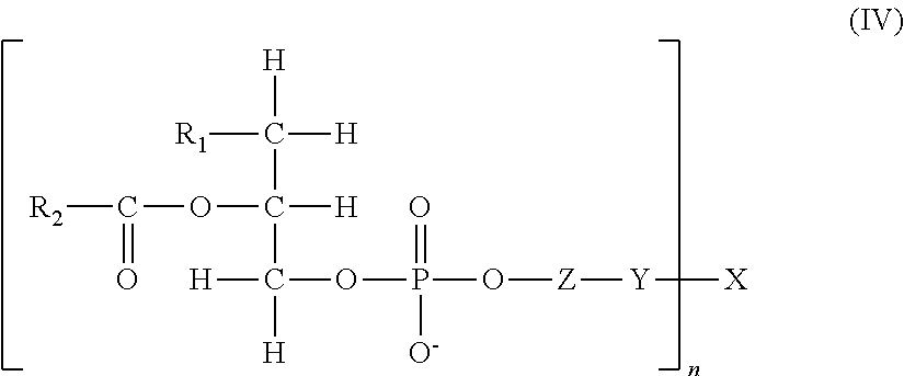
[H]C([R1])([H])C([H])(OC(=O)[R2])C([H])([H])OP(=O)([O-])O[Z][Y][X]
